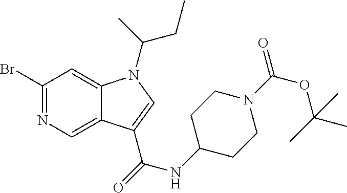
N1=C(Br)C=C2C(=C1)C(C(=O)NC1CCN(C(=O)OC(C)(C)C)CC1)=CN2C(C)CC
